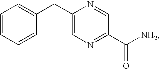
C1(CC2=CC=CC=C2)=CN=C(C([NH2])=O)C=N1
